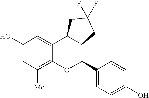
C1(O)=CC([Me])=C2C(=C1)C1C(C(C3=CC=C(O)C=C3)O2)CC(F)(F)C1
